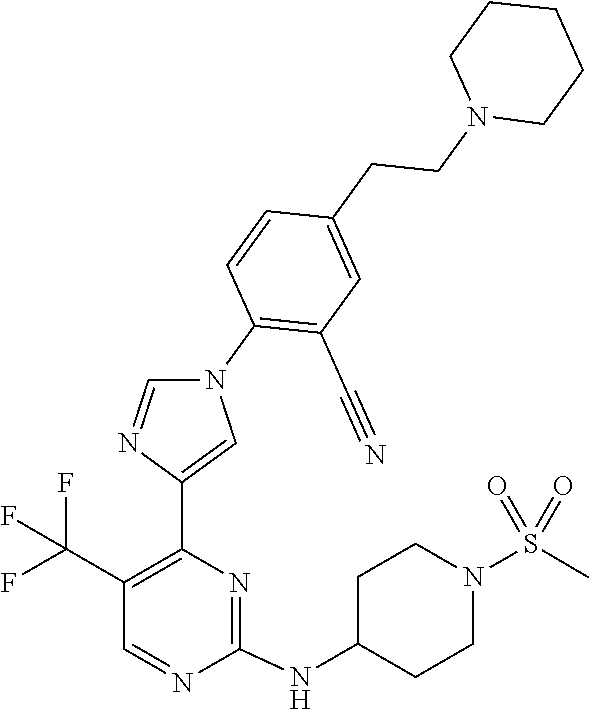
C1(NC2CCN(S(=O)(=O)C)CC2)=NC(C2=CN(C3=C(C#N)C=C(CCN4CCCCC4)C=C3)C=N2)=C(C(F)(F)F)C=N1
